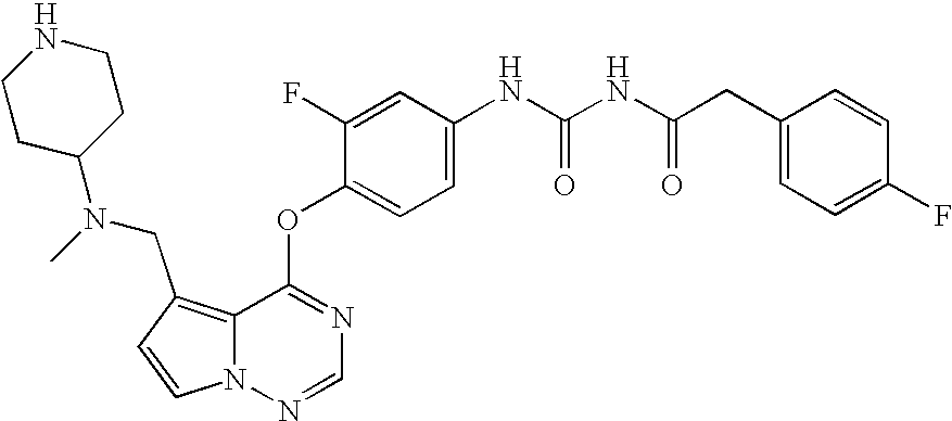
C1=CN2C(=C1CN(C)C1CCNCC1)C(OC1=CC=C(NC(=O)NC(CC3=CC=C(F)C=C3)=O)C=C1F)=NC=N2
